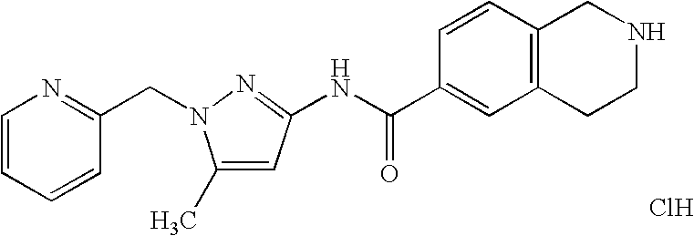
C1=CC=CC(CN2C(C)=CC(NC(=O)C3=CC4=C(C=C3)CNCC4)=N2)=N1.Cl
